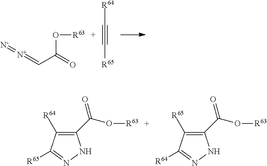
[N-]=[N+]=CC(O[R63])=O.[R64]C#C[R65].C1(C(=O)O[R63])=C([R64])C([R65])=NN1.C1(C(=O)O[R63])=C([R65])C([R64])=NN1
